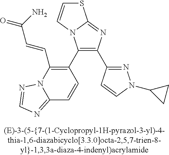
C1(C2=C(C=CC(=O)N)N3C(=NC=N3)C=C2)=C(C2=NN(C3CC3)C=C2)N=C2N1C=CS2
